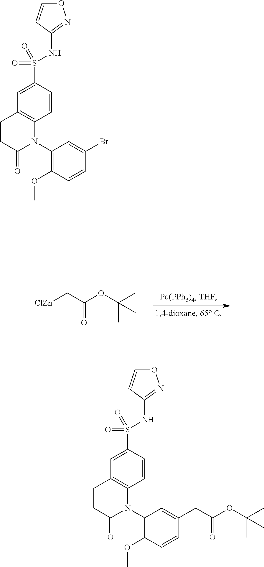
C1=CC(S(=O)(=O)NC2=NOC=C2)=CC2=C1N(C1=C(OC)C=CC(Br)=C1)C(=O)C=C2.[ClZn]CC(OC(C)(C)C)=O.C1=CC(S(=O)(=O)NC2=NOC=C2)=CC2=C1N(C1=C(OC)C=CC(CC(OC(C)(C)C)=O)=C1)C(=O)C=C2
